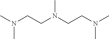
N(CCN(CCN(C)C)C)(C)C
